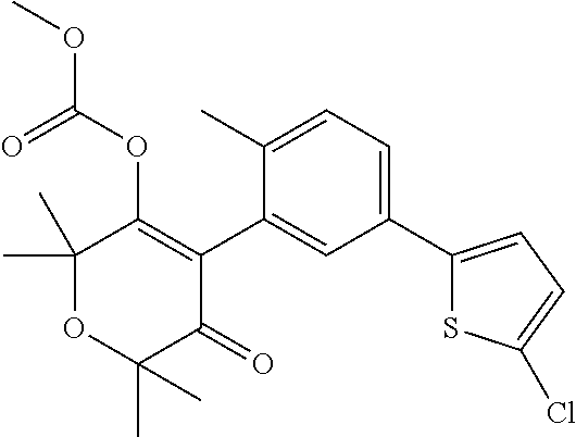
C1(C)(C)OC(C)(C)C(=O)C(C2=CC(C3=CC=C(Cl)S3)=CC=C2C)=C1OC(OC)=O
